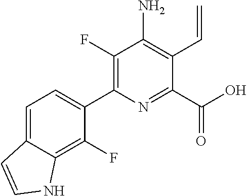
C1(F)=C(C2=CC=C3C(=C2F)NC=C3)N=C(C(O)=O)C(C=C)=C1N
